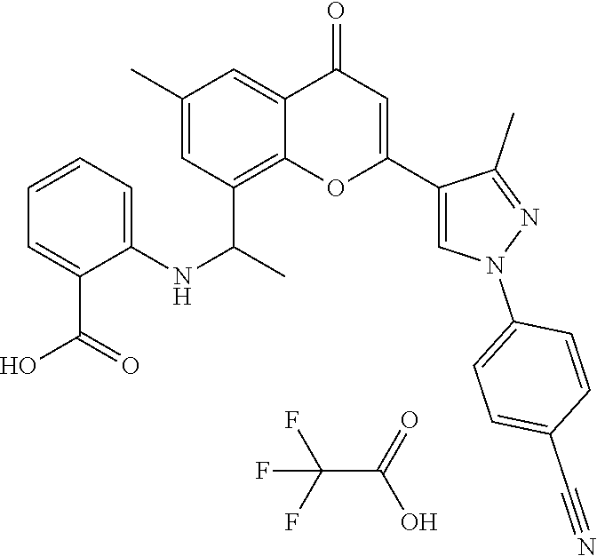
FC(F)(F)C(=O)O.C12=C(C(C)NC3=CC=CC=C3C(O)=O)C=C(C)C=C1C(=O)C=C(C1=CN(C3=CC=C(C#N)C=C3)N=C1C)O2
